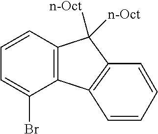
C12=C(C=CC=C1Br)C([n-Oct])([n-Oct])C1=C2C=CC=C1
